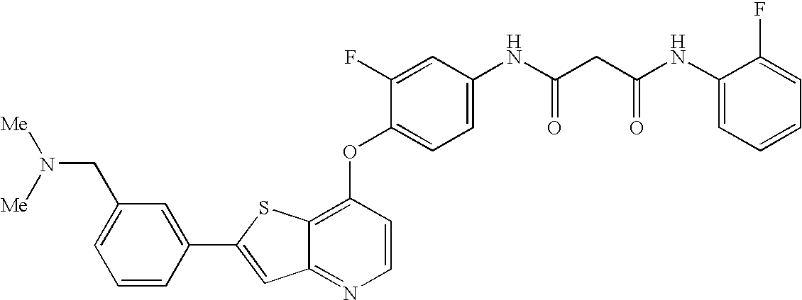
C1(C2=CC3=NC=CC(OC4=CC=C(NC(CC(NC5=CC=CC=C5F)=O)=O)C=C4F)=C3S2)=CC(CN([Me])[Me])=CC=C1
